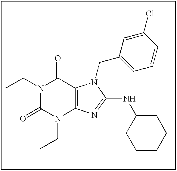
CCN1C(=O)N(CC)C2=C(C1=O)N(CC1=CC=CC(Cl)=C1)C(NC1CCCCC1)=N2
